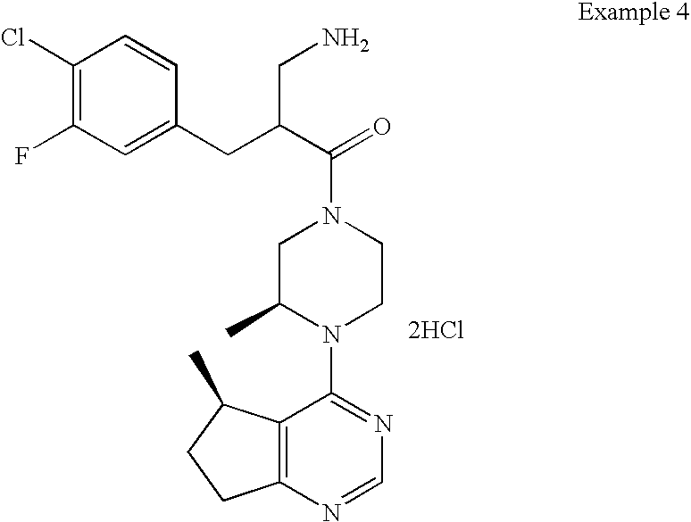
C12=C(N=CN=C1N1CCN(C(=O)C(CN)CC3=CC(F)=C(Cl)C=C3)CC1C)CCC2C.[2HCl]
